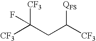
[CF3]C(CC([CF3])[QFS])([CF3])F
